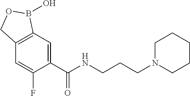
C1=C(C(NCCCN2CCCCC2)=O)C(F)=CC2=C1B(O)OC2
